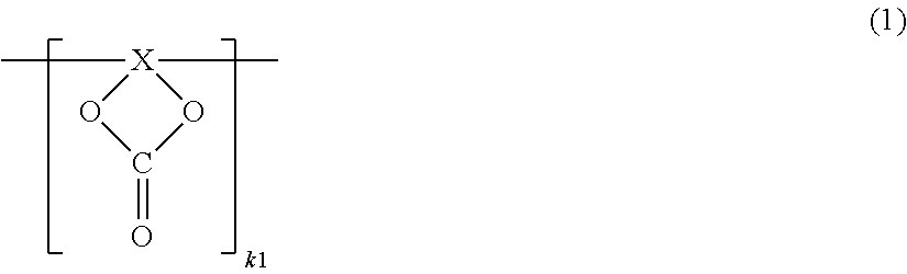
C1(=O)O[X](C)(C)O1
